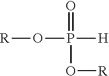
[R]OP([H])(O[R])=O
